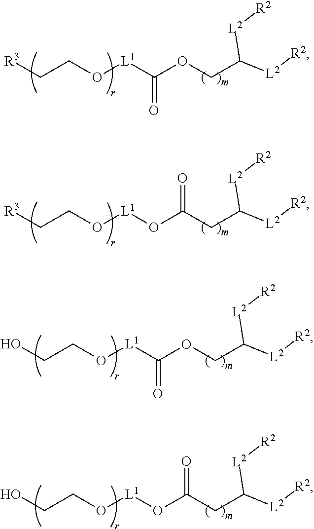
[R3]CCO[L1]C(OCC([L2][R2])[L2][R2])=O.[R3]CCO[L1]OC(CC([L2][R2])[L2][R2])=O.OCCO[L1]C(OCC([L2][R2])[L2][R2])=O.OCCO[L1]OC(CC([L2][R2])[L2][R2])=O
